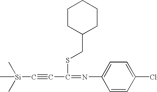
[Si](C#CC(=NC1=CC=C(Cl)C=C1)SCC1CCCCC1)(C)(C)C
